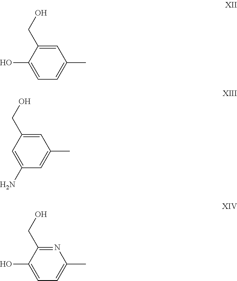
C1=C(CO)C(O)=CC=C1C.C1=C(CO)C=C(N)C=C1C.N1=C(CO)C(O)=CC=C1C
